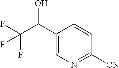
C1(C(C(F)(F)F)O)=CN=C([CN])C=C1
